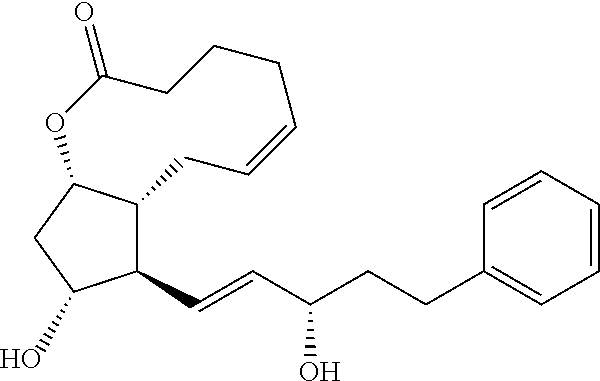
C1(C=CC(CCC2=CC=CC=C2)O)C2C(CC1C)OC(=O)CCCC=CC2.O
